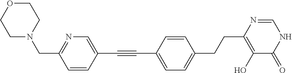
C1(C#CC2=CC=C(CCC3=C(O)C(=O)NC=N3)C=C2)=CN=C(CN2CCOCC2)C=C1
